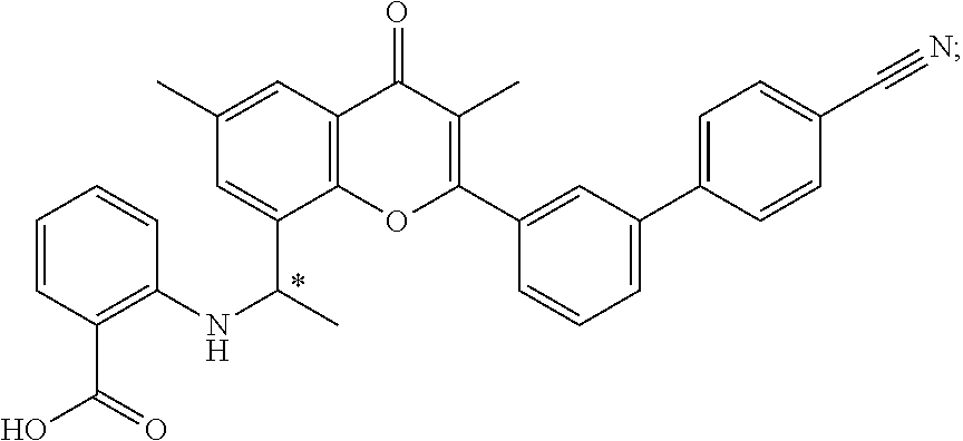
C12=C(OC(C3=CC(C4=CC=C(C#N)C=C4)=CC=C3)=C(C)C1=O)C(C(C)NC1=C(C(O)=O)C=CC=C1)=CC(C)=C2
